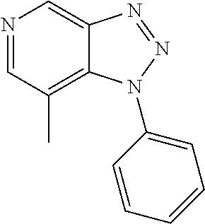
N1=CC(C)=C2C(=C1)N=NN2C1=CC=CC=C1
